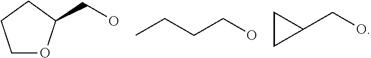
C1OC(CO)CC1.CCCCO.C1C(CO)C1
